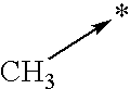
C->*
